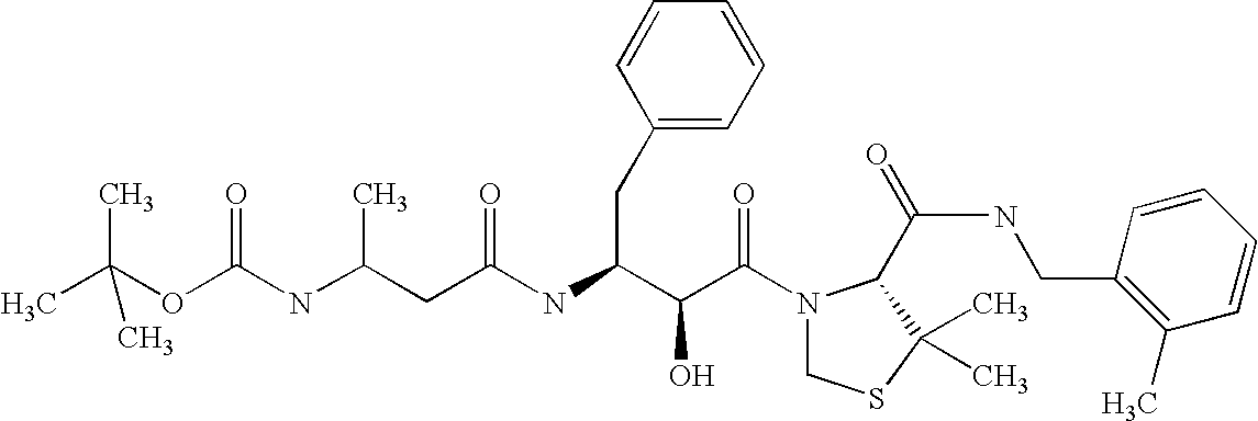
N(C(C(C(N1CSC(C)(C)C1C(NCC1=C(C)C=CC=C1)=O)=O)O)CC1=CC=CC=C1)C(=O)CC(NC(OC(C)(C)C)=O)C
